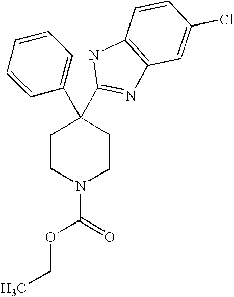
C1(C2(C3=NC4=C(N3)C=CC(Cl)=C4)CCN(C(=O)OCC)CC2)=CC=CC=C1
